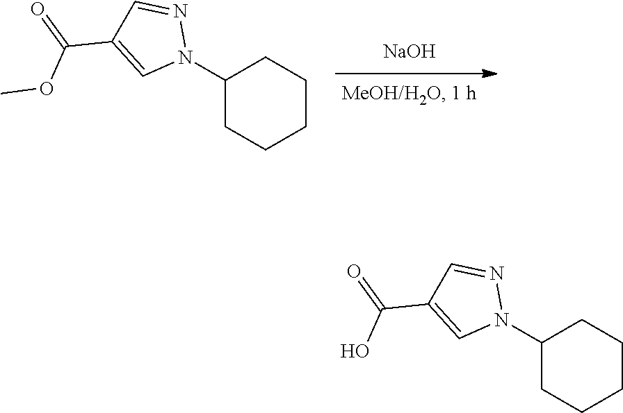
[NaOH].C1(N2N=CC(C(=O)OC)=C2)CCCCC1.C1(N2N=CC(C(=O)O)=C2)CCCCC1
